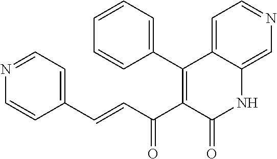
C1(C2=C(C(C=CC3=CC=NC=C3)=O)C(=O)NC3=CN=CC=C23)=CC=CC=C1
